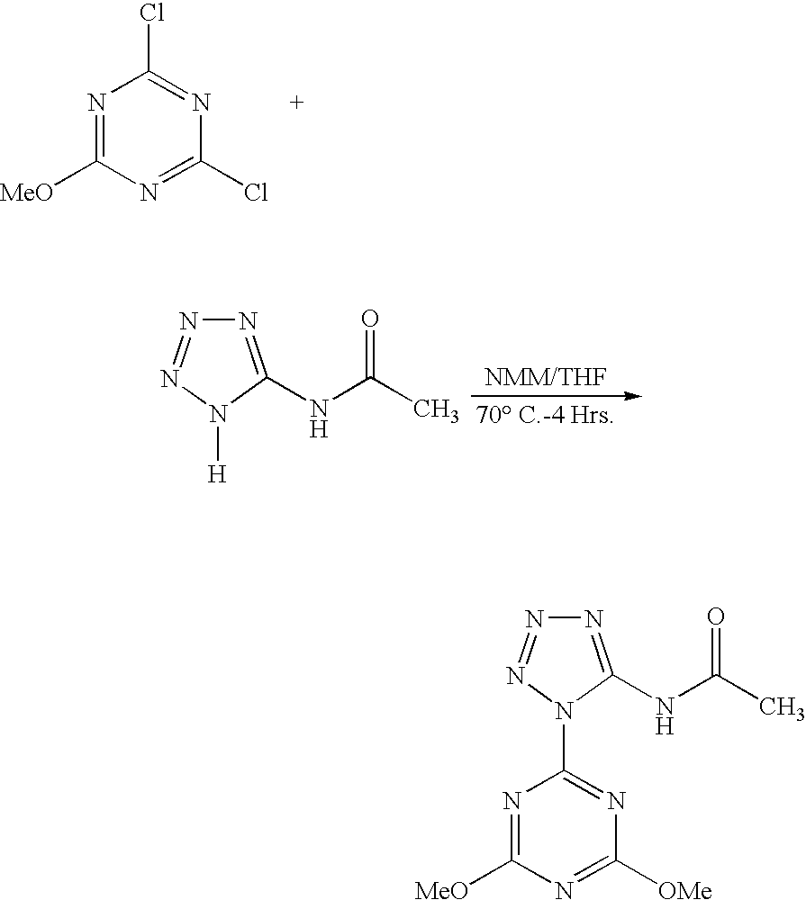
N1=C([MeO])N=C(Cl)N=C1Cl.N1=C(NC(C)=O)N([H])N=N1.N1=C([MeO])N=C([OMe])N=C1N1N=NN=C1NC(C)=O
